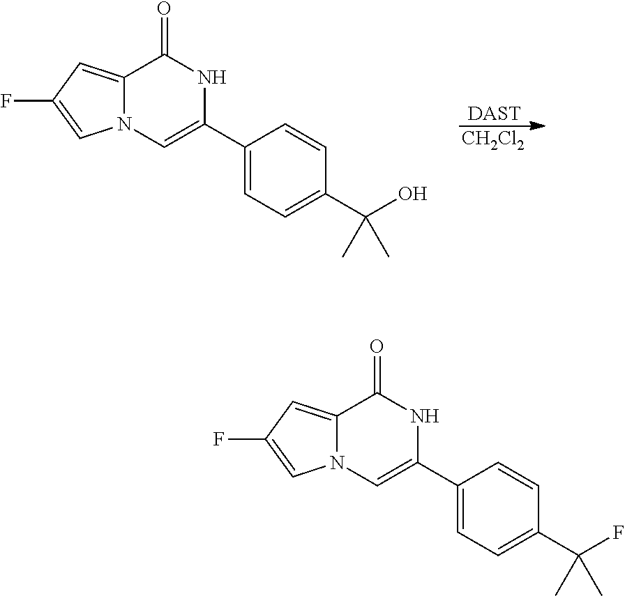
[DAST].[CH2Cl2].C12=CC(F)=CN1C=C(C1=CC=C(C(O)(C)C)C=C1)NC2=O.C12=CC(F)=CN1C=C(C1=CC=C(C(F)(C)C)C=C1)NC2=O
